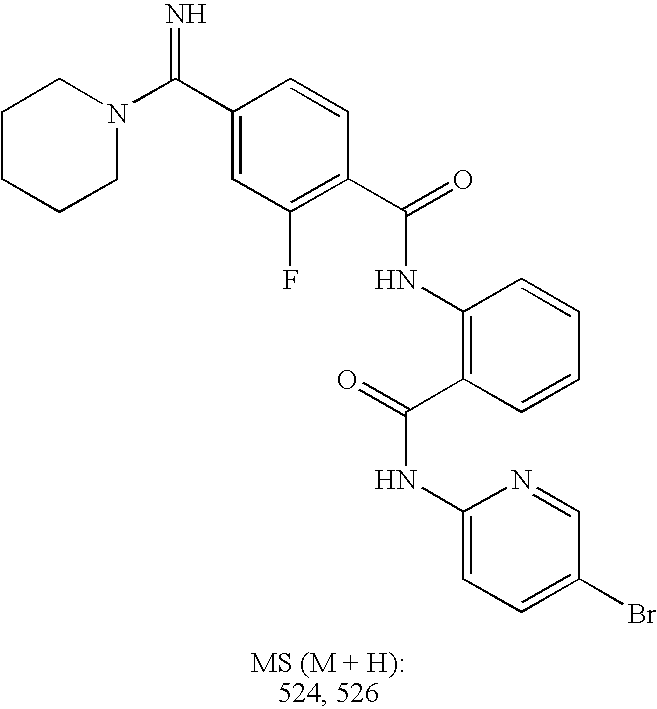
C1(C(N2CCCCC2)=N)=CC(F)=C(C(=O)NC2=C(C(=O)NC3=CC=C(Br)C=N3)C=CC=C2)C=C1
